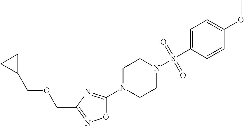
O1C(N2CCN(S(C3=CC=C(OC)C=C3)(=O)=O)CC2)=NC(COCC2CC2)=N1
